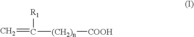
C([(CH2)n][COOH])([R1])=C
